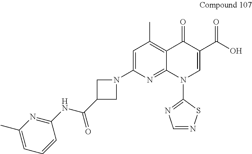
C1=C(N2CC(C(NC3=NC(C)=CC=C3)=O)C2)N=C2C(=C1C)C(=O)C(C(O)=O)=CN2C1=NC=NS1
